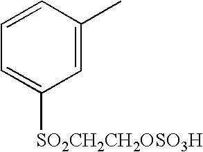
C1=CC(C)=CC([SO2CH2CH2OSO3H])=C1
